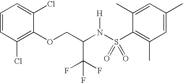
C1=CC(Cl)=C(OCC(N(S(C2=C(C)C=C(C)C=C2C)(=O)=O)[H])C(F)(F)F)C(Cl)=C1
